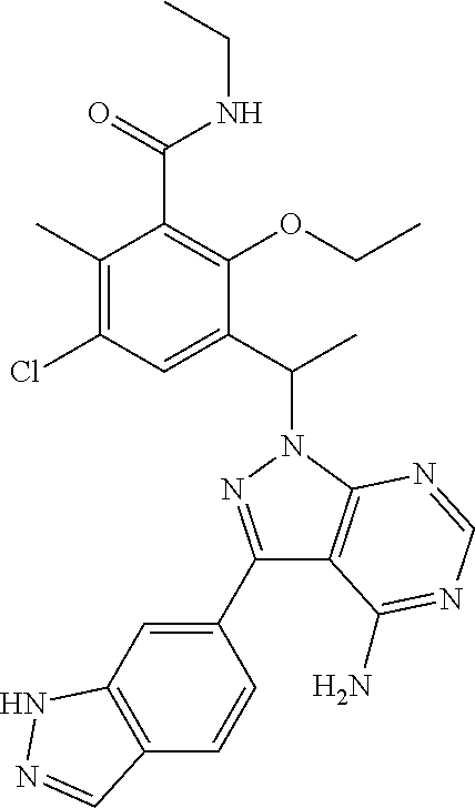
O=C(NCC)C1=C(OCC)C(C(C)N2N=C(C3=CC4=C(C=C3)C=NN4)C3=C2N=CN=C3N)=CC(Cl)=C1C
